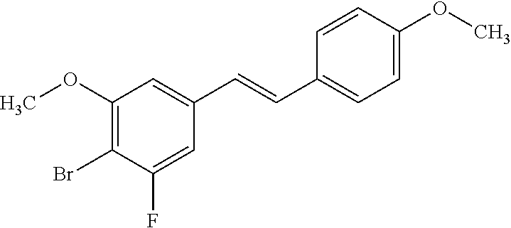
C1(OC)=C(Br)C(F)=CC(C=CC2=CC=C(OC)C=C2)=C1
